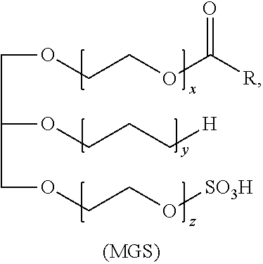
C(OCCOC([R])=O)C(OCCC[H])COCCO[SO3H]
